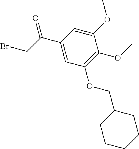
C1(C(CBr)=O)=CC(OCC2CCCCC2)=C(OC)C(OC)=C1
